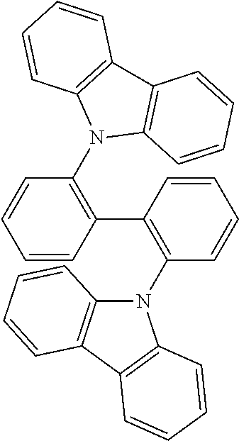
C1=CC(C2=C(N3C4=C(C5=C3C=CC=C5)C=CC=C4)C=CC=C2)=C(N2C3=C(C4=C2C=CC=C4)C=CC=C3)C=C1
